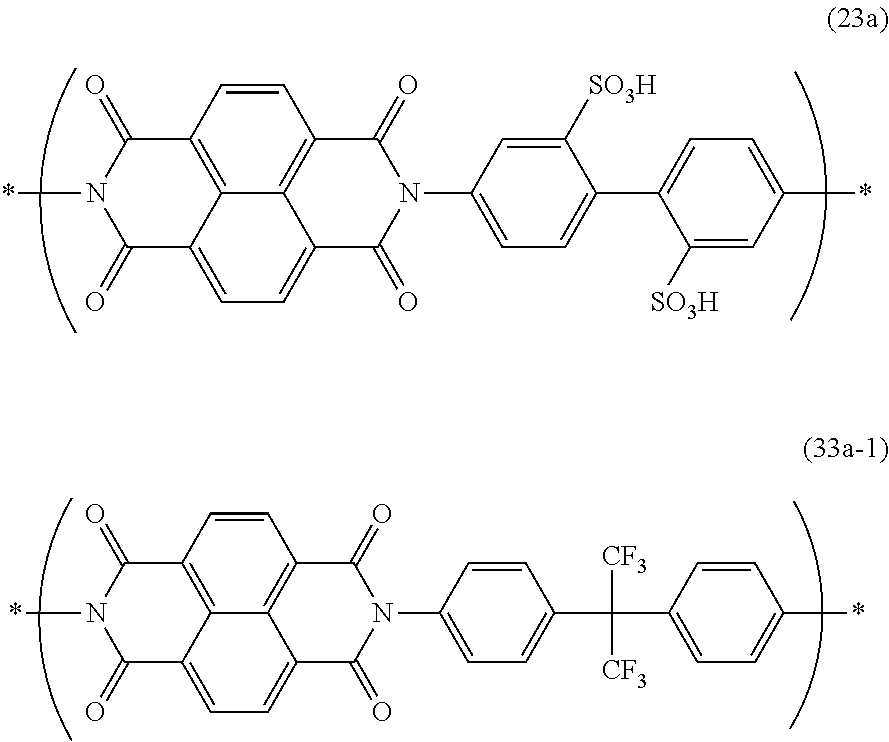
C1=CC2=C3C4=C1C(=O)N(C1=CC=C(C5=CC=C(*)C=C5[SO3H])C([SO3H])=C1)C(=O)C4=CC=C3C(=O)N(*)C2=O.C1=CC2=C3C4=C1C(=O)N(C1=CC=C(C(C5=CC=C(*)C=C5)([CF3])[CF3])C=C1)C(=O)C4=CC=C3C(=O)N(*)C2=O
